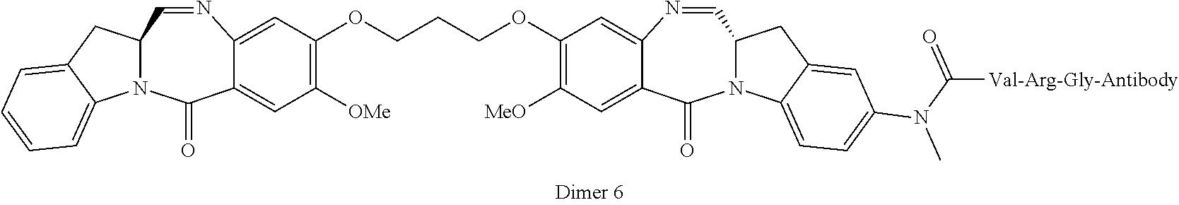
C(COC1=C([MeO])C=C2C(=C1)N=CC1N(C2=O)C2=CC=C(N(C(=O)[Val-Arg-Gly-Antibody])C)C=C2C1)COC1=C([OMe])C=C2C(=C1)N=CC1N(C2=O)C2=CC=CC=C2C1
